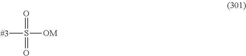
[#3]S([OM])(=O)=O
